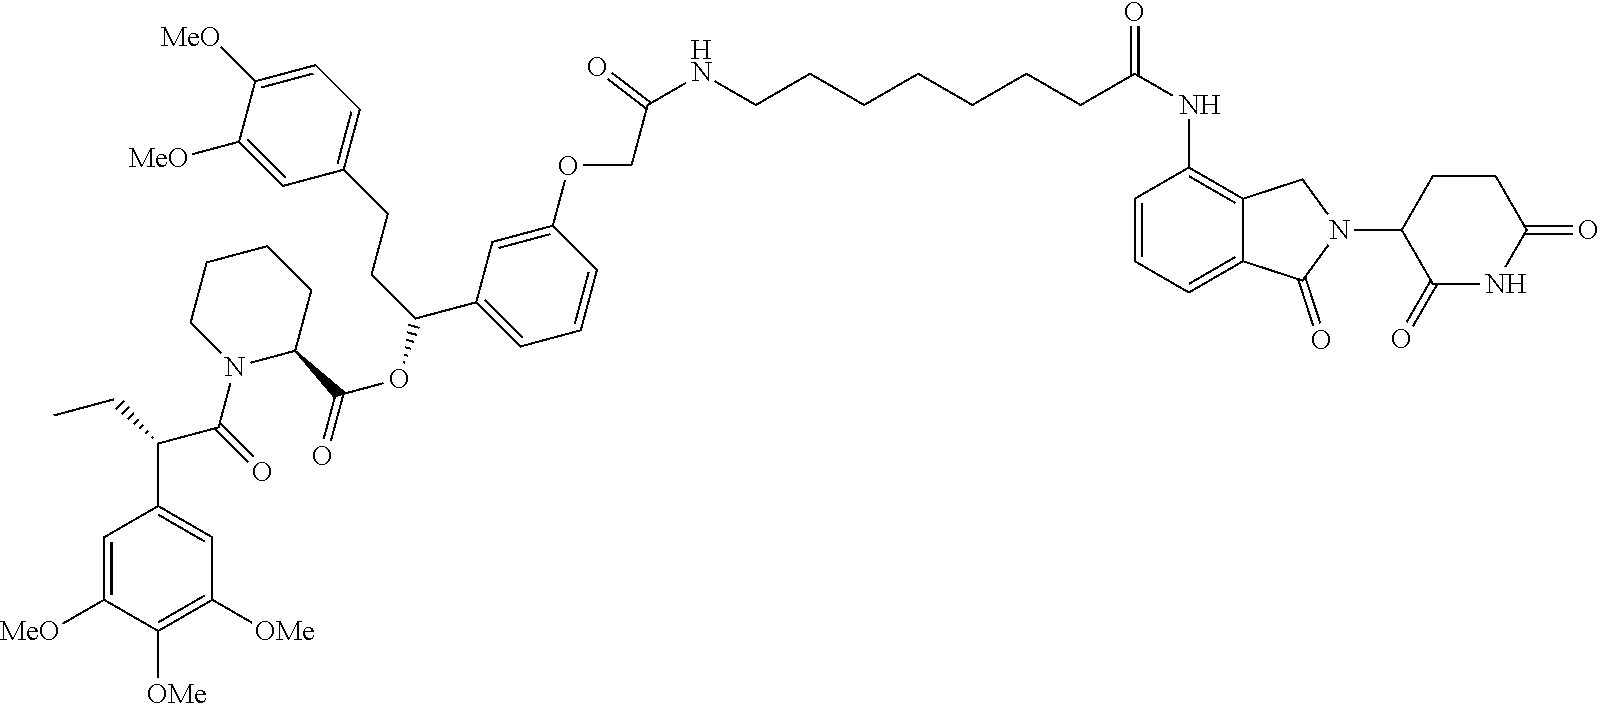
C1=C(OCC(=O)NCCCCCCCC(NC2=C3C(=CC=C2)C(=O)N(C2C(=O)NC(=O)CC2)C3)=O)C=CC=C1C(CCC1=CC=C([MeO])C([MeO])=C1)OC(=O)C1CCCCN1C(C(C1=CC([OMe])=C([OMe])C([MeO])=C1)CC)=O
